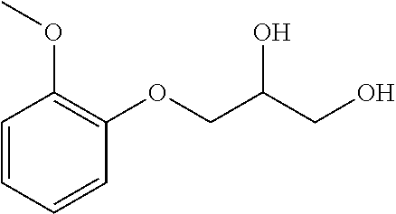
C1=CC=CC(OCC(CO)O)=C1OC
